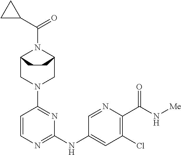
C12CN(C3=NC(NC4=CC(Cl)=C(C(N[Me])=O)N=C4)=NC=C3)CC(N1C(=O)C1CC1)CC2
